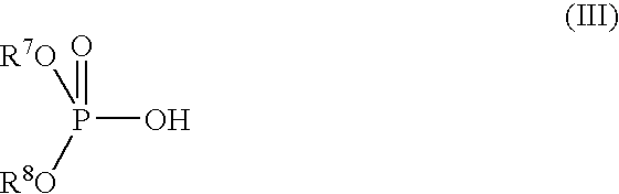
P(O)([R8O])([R7O])=O
